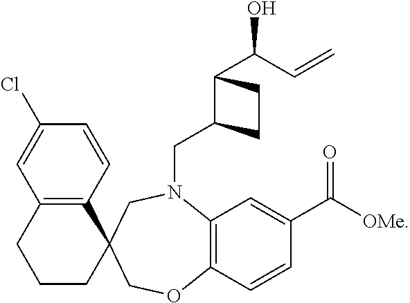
C1(Cl)=CC2=C(C=C1)C1(CCC2)COC2=C(N(CC3C(C(O)C=C)CC3)C1)C=C(C([OMe])=O)C=C2
